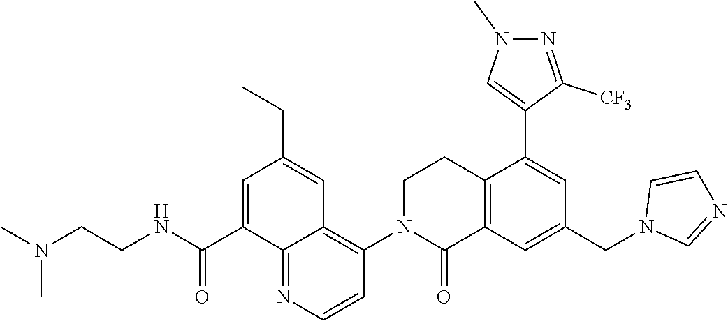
C12=C(C=C(CN3C=NC=C3)C=C1C1=CN(C)N=C1[CF3])C(=O)N(C1=C3C(=NC=C1)C(C(NCCN(C)C)=O)=CC(CC)=C3)CC2
